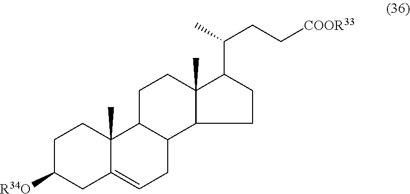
C1C([R34O])CC2=CCC3C(C2(C)C1)CCC1(C)C3CCC1C(C)CC[COOR33]
